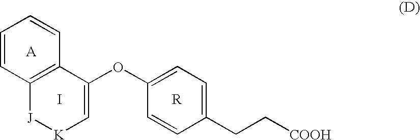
C1=CC2=C(C=C1)C(OC1=CC=C(CC[COOH])C=C1)=C[K][J]2.I
